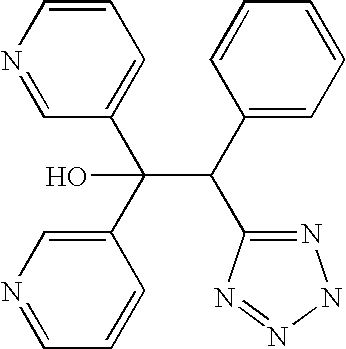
C(C(C1=CC=CC=C1)C1=NNN=N1)(C1=CN=CC=C1)(C1=CC=CN=C1)O
